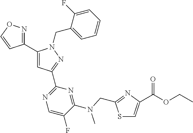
C1(C2=NOC=C2)=CC(C2=NC=C(F)C(N(CC3=NC(C(=O)OCC)=CS3)C)=N2)=NN1CC1=CC=CC=C1F
